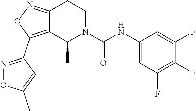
C12=NOC(C3=NOC(C)=C3)=C1C(C)N(C(NC1=CC(F)=C(F)C(F)=C1)=O)CC2
